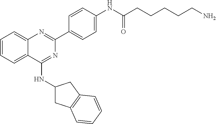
C1=CC=C2C(=C1)N=C(C1=CC=C(NC(CCCCCN)=O)C=C1)N=C2NC1CC2=C(C1)C=CC=C2
